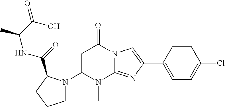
C1(N2CCCC2C(=O)NC(C)C(O)=O)=CC(=O)N2C(=NC(C3=CC=C(Cl)C=C3)=C2)N1C
